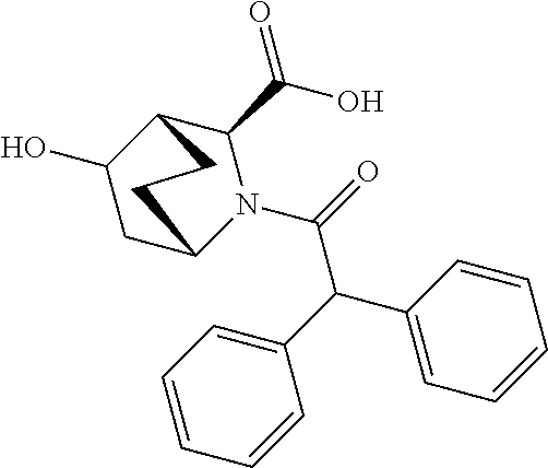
C1=CC=CC(C(C(=O)N2C(C(=O)O)C3C(O)CC2CC3)C2=CC=CC=C2)=C1
